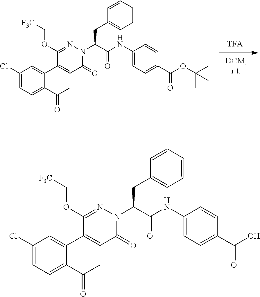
C1(Cl)=CC=C(C(C)=O)C(C2=CC(=O)N(C(C(NC3=CC=C(C(OC(C)(C)C)=O)C=C3)=O)CC3=CC=CC=C3)N=C2OC[F3C])=C1.C1(Cl)=CC=C(C(C)=O)C(C2=CC(=O)N(C(C(NC3=CC=C(C(O)=O)C=C3)=O)CC3=CC=CC=C3)N=C2OC[F3C])=C1
